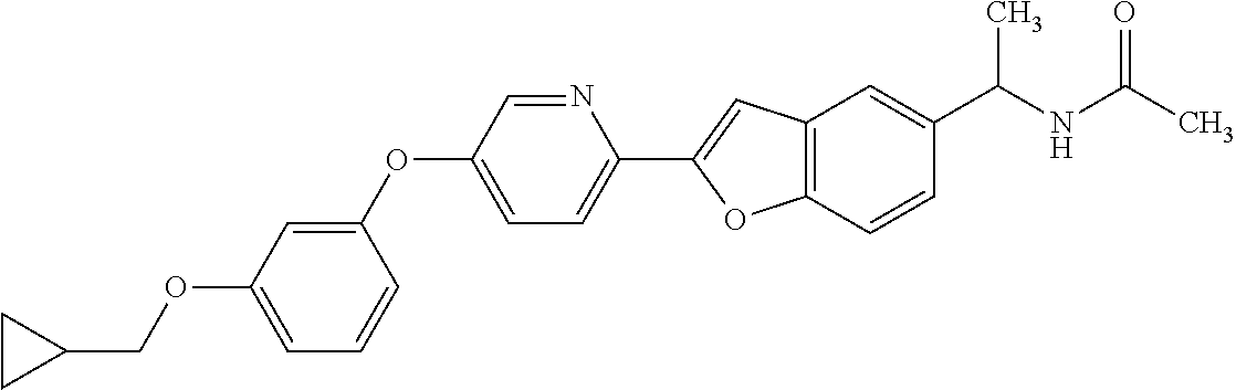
C1=C(OCC2CC2)C=C(OC2=CC=C(C3=CC4=C(O3)C=CC(C(NC(C)=O)C)=C4)N=C2)C=C1
